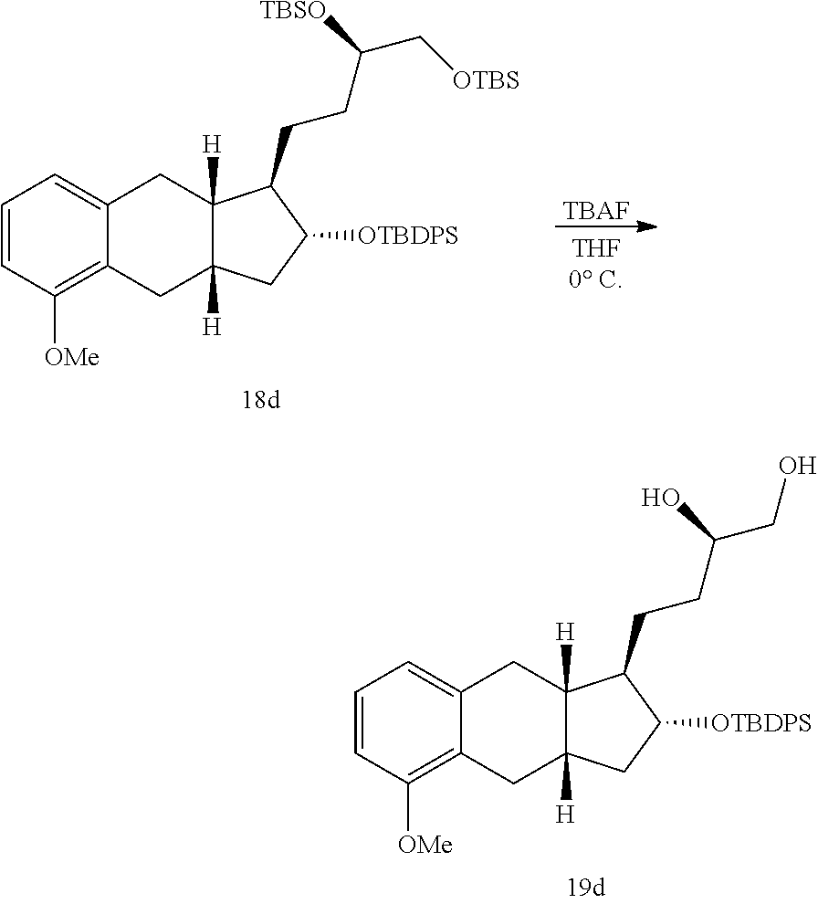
C12=CC=CC([OMe])=C1CC1([H])CC([OTBDPS])C(CCC(CO)O)C1([H])C2.C12=CC=CC([OMe])=C1CC1([H])CC([OTBDPS])C(CCC(C[OTBS])[TBSO])C1([H])C2.[TBAF]
